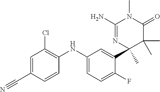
C1=C(C#N)C=CC(NC2=CC=C(F)C(C3(C)N=C(N)N(C)C(=O)C3(C)C)=C2)=C1Cl
